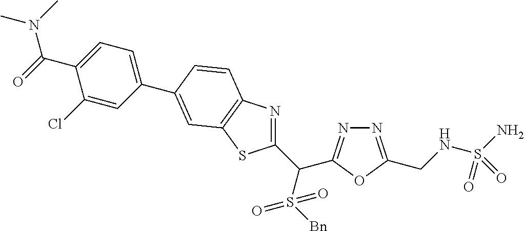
C1(C(S([Bn])(=O)=O)C2=NN=C(CNS(N)(=O)=O)O2)=NC2=C(S1)C=C(C1=CC=C(C(=O)N(C)C)C(Cl)=C1)C=C2
